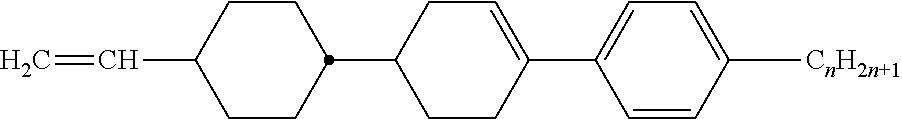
C1(C2=CCC(C3CCC(C=C)CC3)CC2)=CC=C([CnH2n+1])C=C1
